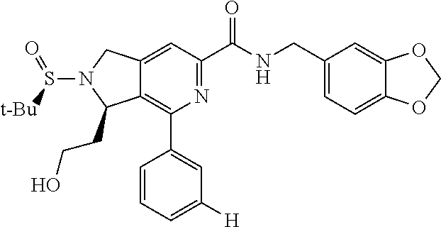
C12=CC(C(NCC3=CC=C4C(=C3)OCO4)=O)=NC(C3=CC([H])=CC=C3)=C1C(CCO)N(S([t-Bu])=O)C2
